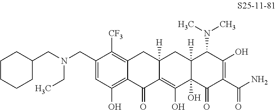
C(N(CC)CC1=CC(O)=C2C(=C1[CF3])CC1([H])C(=C(O)C3(O)C([H])(C1)C(N(C)C)C(O)=C(C(N)=O)C3=O)C2=O)C1CCCCC1
